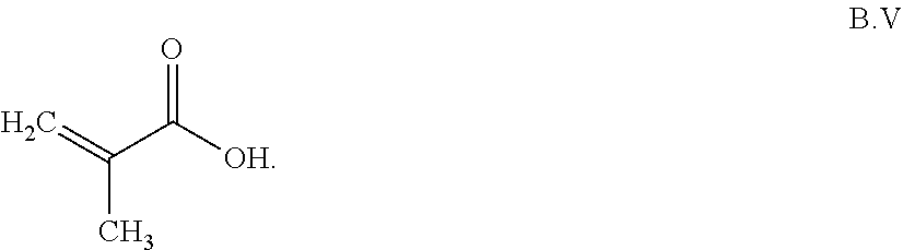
C=C(C([OH])=O)C
